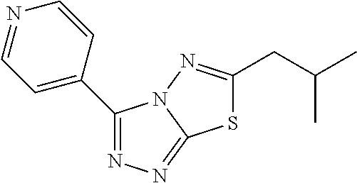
C1(C2=CC=NC=C2)=NN=C2N1N=C(CC(C)C)S2
